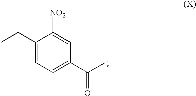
C1(CC)=CC=C(C(=O)C)C=C1[NO2]
